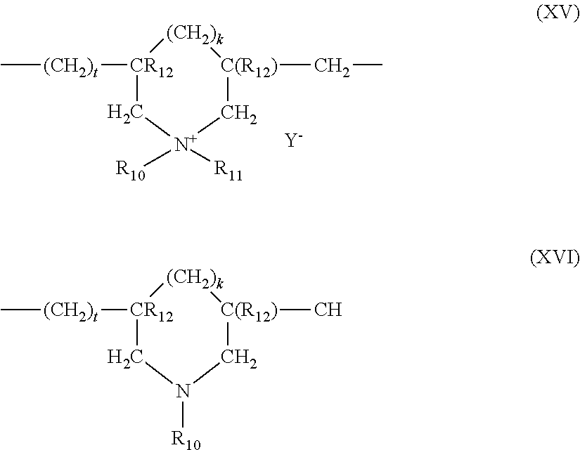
C[(CH2)t][CR12]1[(CH2)k][C(R12)](CC)C[N+]([R10])([R11])C1.[Y].C[(CH2)t][CR12]1[(CH2)k][C(R12)](C)CN([R10])C1
